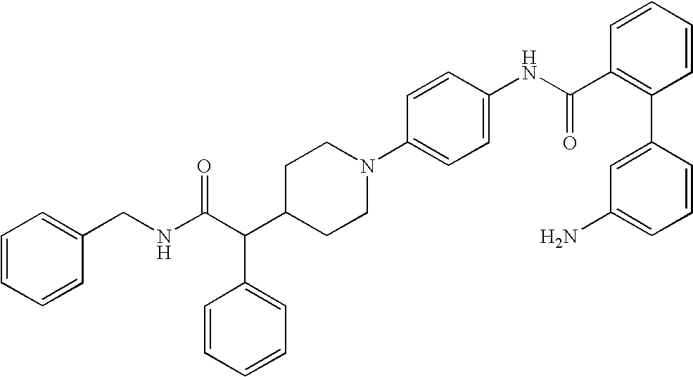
C(C(C1CCN(C2=CC=C(NC(C3=C(C4=CC(N)=CC=C4)C=CC=C3)=O)C=C2)CC1)C1=CC=CC=C1)(NCC1=CC=CC=C1)=O
